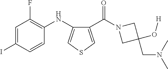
C1=C(I)C=CC(NC2=CSC=C2C(N2CC(O[H])(CN(C)C)C2)=O)=C1F
